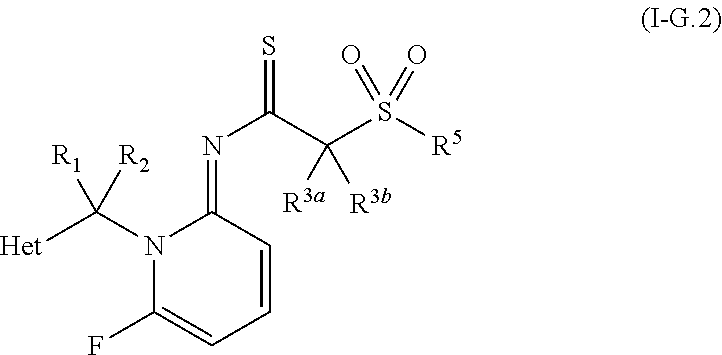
N1(C([R1])([Het])[R2])C(F)=CC=CC1=NC(C(S([R5])(=O)=O)([R3b])[R3a])=S
